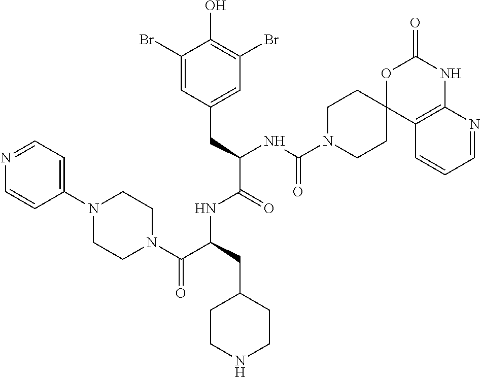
N1=CC=C(N2CCN(C(C(CC3CCNCC3)NC(C(CC3=CC(Br)=C(O)C(Br)=C3)NC(N3CCC4(CC3)OC(=O)NC3=C4C=CC=N3)=O)=O)=O)CC2)C=C1
